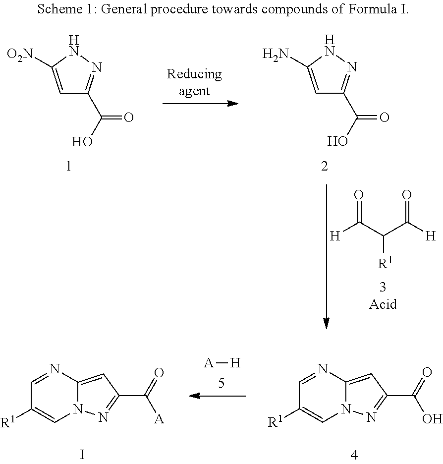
C1=C([O2N])NN=C1C(O)=O.C1=C(N)NN=C1C(O)=O.[H]C(C(C([H])=O)[R1])=O.C1=NC2=CC(C(=O)O)=NN2C=C1[R1].C1=NC2=CC(C(=O)[A])=NN2C=C1[R1].I.[A][H]
